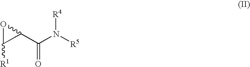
O1C([R1])C1C(N([R5])[R4])=O
